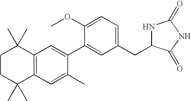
C1CC(C)(C)C2=C(C1(C)C)C=C(C1=CC(CC3NC(=O)NC3=O)=CC=C1OC)C(C)=C2
